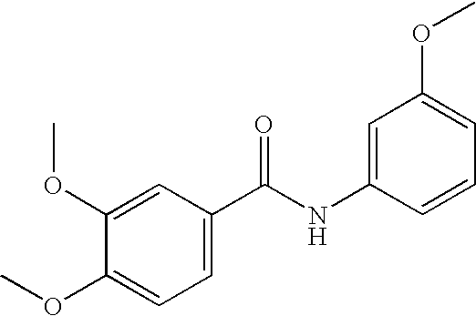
O(C1=CC=C(C(NC2=CC(OC)=CC=C2)=O)C=C1OC)C
